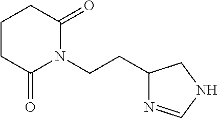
C1CC(=O)N(CCC2N=CNC2)C(=O)C1
